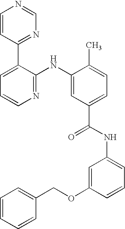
C1=CC(C2=CC=CN=C2NC2=CC(C(NC3=CC=CC(OCC4=CC=CC=C4)=C3)=O)=CC=C2C)=NC=N1
